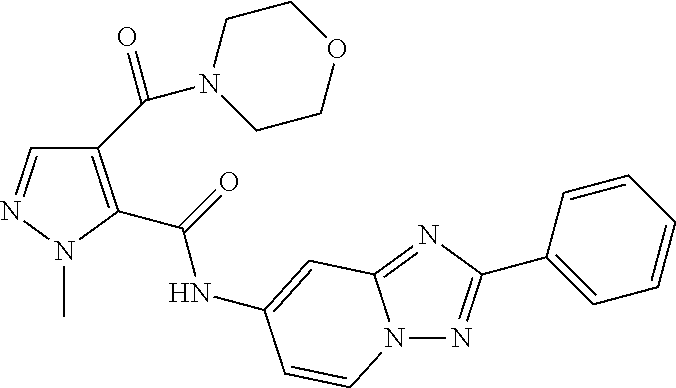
C1(C(=O)N2CCOCC2)=C(C(=O)NC2=CC3=NC(C4=CC=CC=C4)=NN3C=C2)N(C)N=C1
